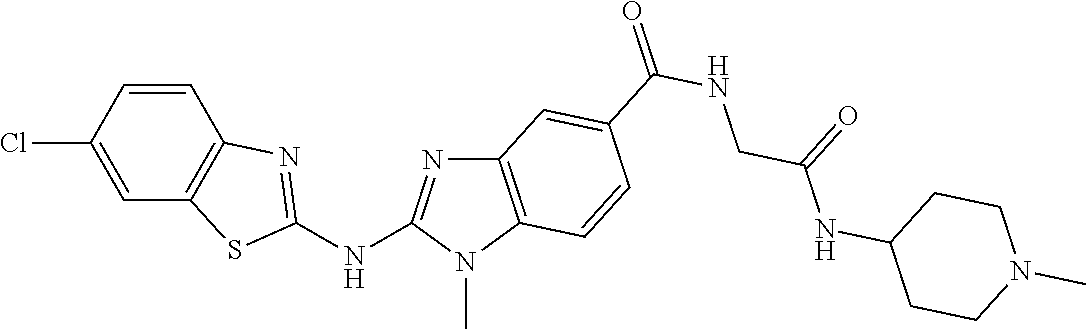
C1(Cl)=CC2=C(C=C1)N=C(NC1=NC3=C(N1C)C=CC(C(NCC(NC1CCN(C)CC1)=O)=O)=C3)S2
